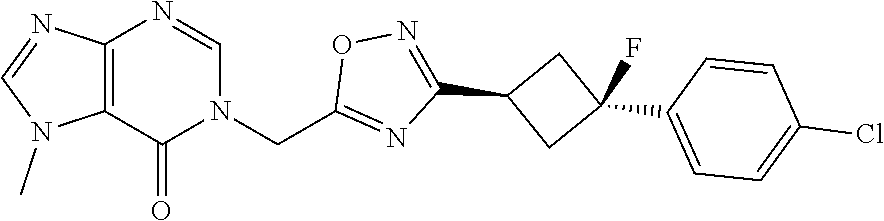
C12=C(C(=O)N(CC3=NC(C4CC(C5=CC=C(Cl)C=C5)(F)C4)=NO3)C=N1)N(C)C=N2
